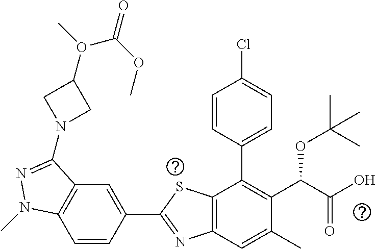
C1=CC(C2=NC3=C(S2)C(C2=CC=C(Cl)C=C2)=C(C(C(O)=O)OC(C)(C)C)C(C)=C3)=CC2=C1N(C)N=C2N1CC(O(C)C(OC)=O)C1
